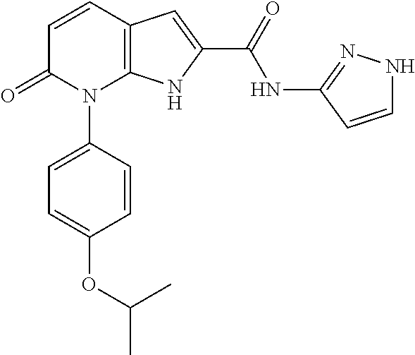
C12=C(C=CC(=O)N1C1=CC=C(OC(C)C)C=C1)C=C(C(NC1=NNC=C1)=O)N2
